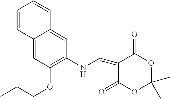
C1=CC2=CC(OCCC)=C(NC=C3C(=O)OC(C)(C)OC3=O)C=C2C=C1
